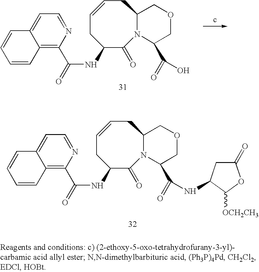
C1C=CCC(NC(=O)C2=C3C(=CC=N2)C=CC=C3)C(=O)N2C1COCC2C(=O)NC1CC(=O)OC1[OCH2CH3].C1C=CCC(NC(=O)C2=C3C(=CC=N2)C=CC=C3)C(=O)N2C1COCC2C(=O)O
